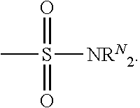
CS([NRN2])(=O)=O
